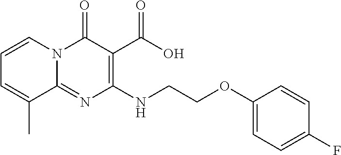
N(C1=C(C(O)=O)C(=O)N2C(=N1)C(C)=CC=C2)CCOC1=CC=C(F)C=C1
